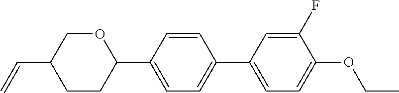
O1CC(C=C)CCC1C1=CC=C(C2=CC=C(OCC)C(F)=C2)C=C1
